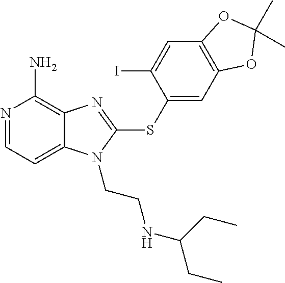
N1=CC=C2C(=C1N)N=C(SC1=CC3=C(C=C1I)OC(C)(C)O3)N2CCNC(CC)CC
